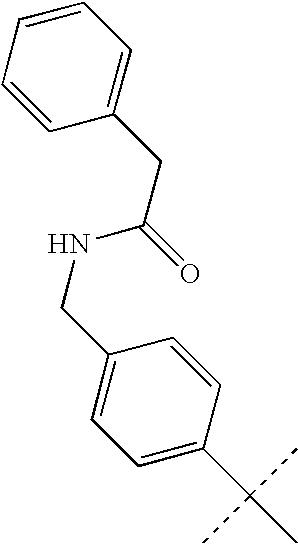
C1(CNC(CC2=CC=CC=C2)=O)=CC=C(C(C)(C)C)C=C1
